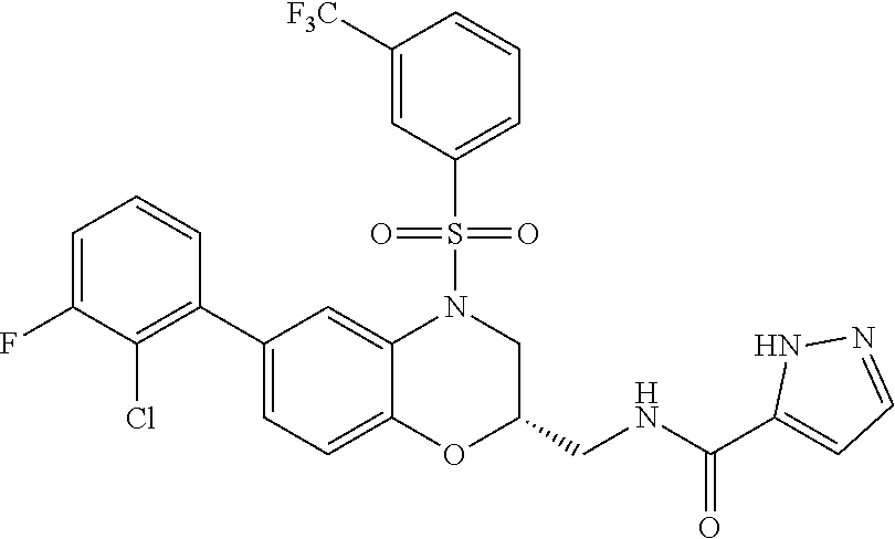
C1=C(F)C(Cl)=C(C2=CC=C3C(=C2)N(S(C2=CC=CC([F3C])=C2)(=O)=O)CC(CNC(=O)C2=CC=NN2)O3)C=C1
